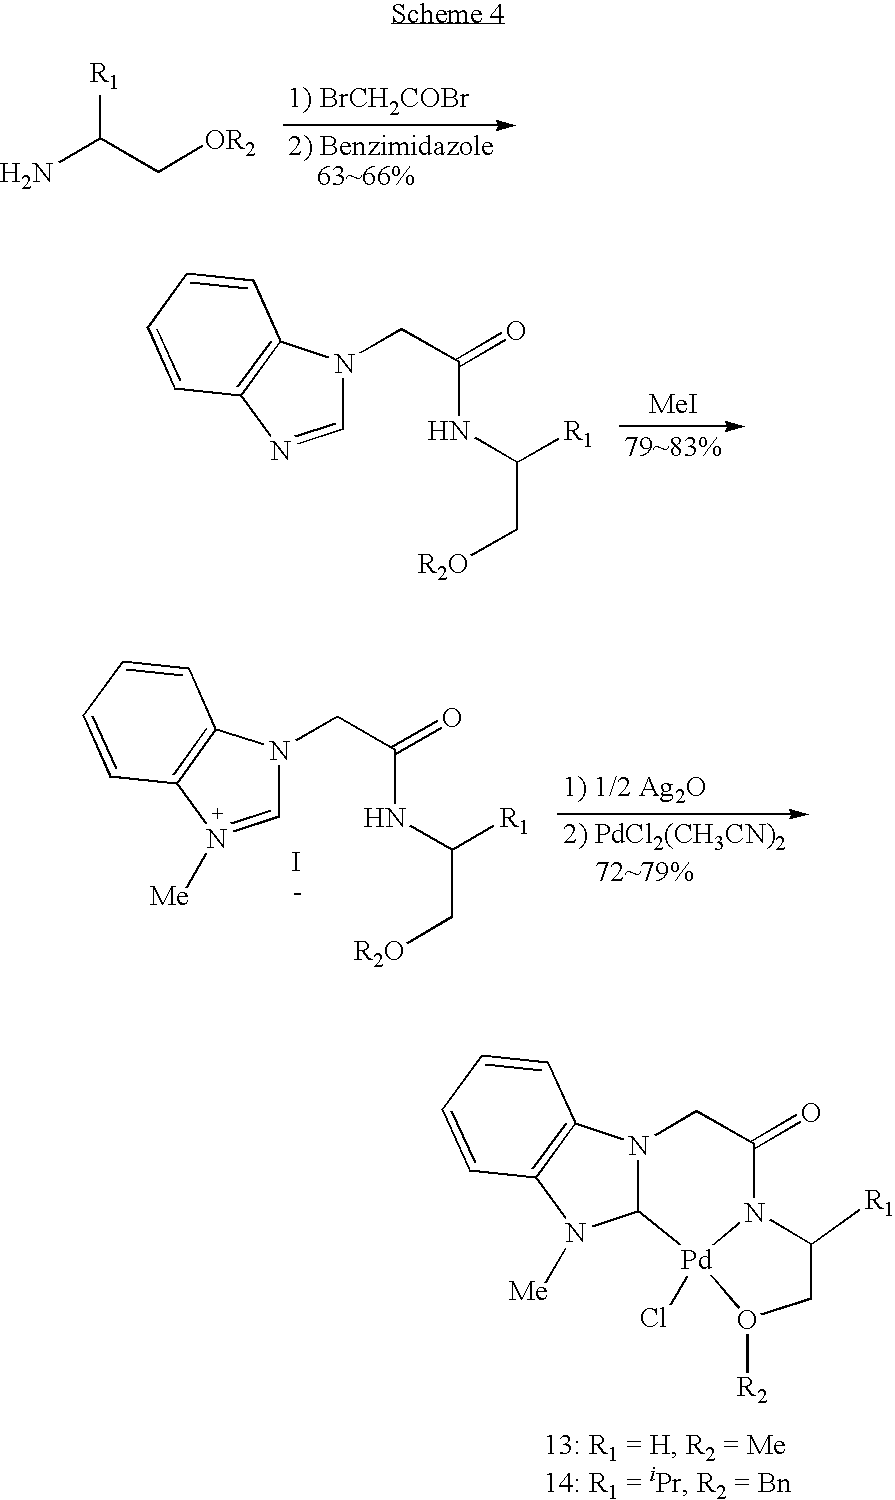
NC(C[OR2])[R1].C1=N([Me])C2=C(N1CC(=O)NC(C[R2O])[R1])C=CC=C2.I.[1) 1/2 Ag2O].C1=NC2=C(N1CC(=O)NC(C[R2O])[R1])C=CC=C2.[MeI].C12N(C3=C(N1[Me])C=CC=C3)CC(=O)N1[Pd]2(Cl)O([R2])CC1[R1]
